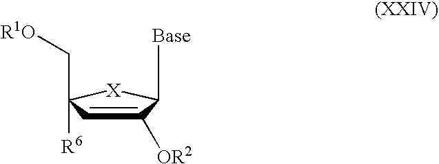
[Base]C1C([OR2])=CC(C[R1O])([R6])[X]1
